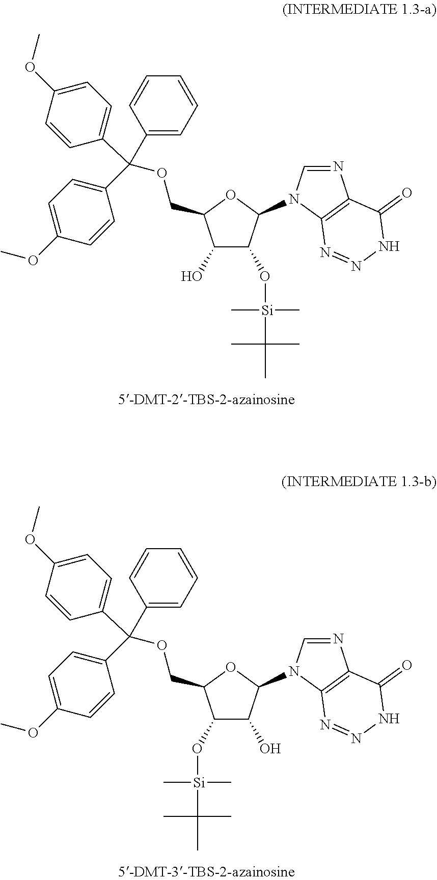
C(C1=CC=C(OC)C=C1)(C1=CC=CC=C1)(C1=CC=C(OC)C=C1)OCC1C(O)C(O[Si](C)(C)C(C)(C)C)C(N2C3=C(C(=O)NN=N3)N=C2)O1.C(C1=CC=C(OC)C=C1)(C1=CC=CC=C1)(C1=CC=C(OC)C=C1)OCC1C(O[Si](C)(C)C(C)(C)C)C(O)C(N2C3=C(C(=O)NN=N3)N=C2)O1
